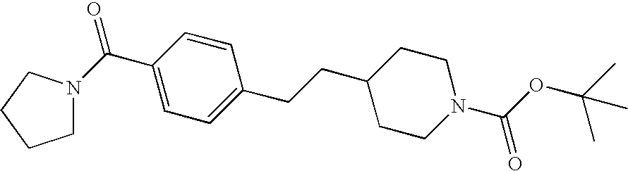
C1(C(=O)N2CCCC2)=CC=C(CCC2CCN(C(OC(C)(C)C)=O)CC2)C=C1
